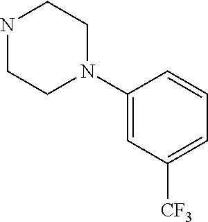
N1CCN(C2=CC([CF3])=CC=C2)CC1
